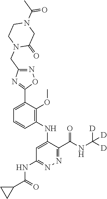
C1=C(C2=NC(CN3C(=O)CN(C(C)=O)CC3)=NO2)C(OC)=C(NC2=CC(NC(C3CC3)=O)=NN=C2C(NC([D])([D])[D])=O)C=C1
